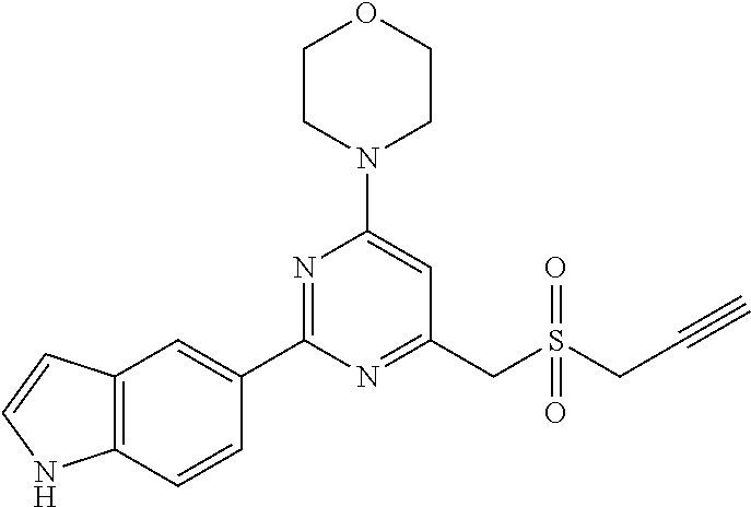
C1CN(C2=CC(CS(CC#C)(=O)=O)=NC(C3=CC4=C(C=C3)NC=C4)=N2)CCO1
